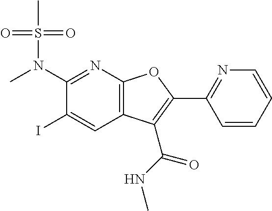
C1(N(C)S(C)(=O)=O)=NC2=C(C=C1I)C(C(NC)=O)=C(C1=NC=CC=C1)O2
